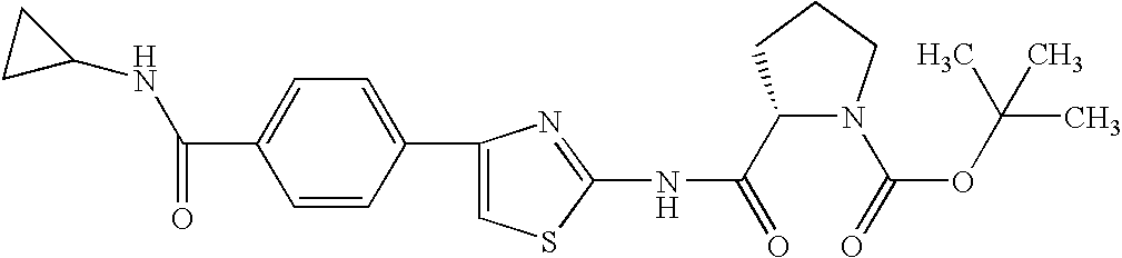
C1(C(=O)NC2=NC(C3=CC=C(C(=O)NC4CC4)C=C3)=CS2)N(C(=O)OC(C)(C)C)CCC1
